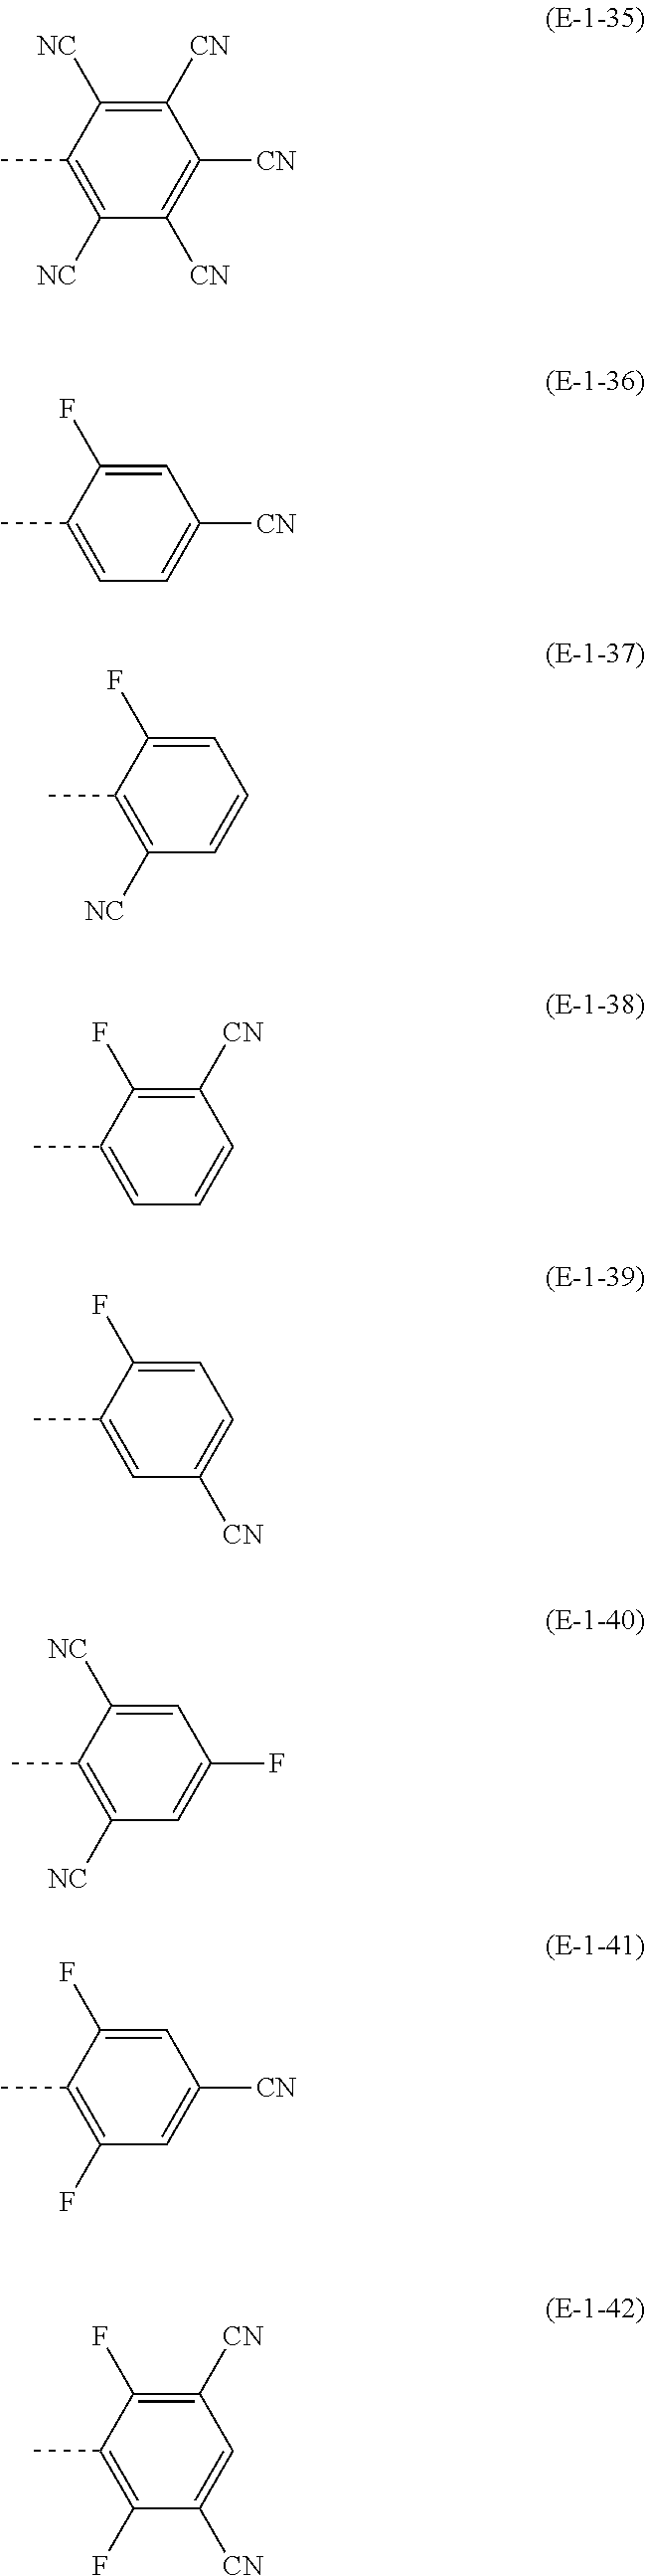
C1([CN])=C([NC])C(C)=C([NC])C([CN])=C1[CN].C1=C(F)C(C)=CC=C1[CN].C1=C(F)C(C)=C([NC])C=C1.C1([CN])=C(F)C(C)=CC=C1.C1=C(F)C(C)=CC([CN])=C1.C1=C([NC])C(C)=C([NC])C=C1F.C1=C(F)C(C)=C(F)C=C1[CN].C1([CN])=C(F)C(C)=C(F)C([CN])=C1
